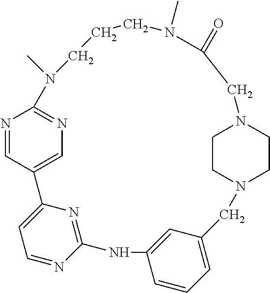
N1=CC2=CN=C1N(C)CCCN(C)C(=O)CN1CCN(CC3=CC=CC(=C3)NC3=NC2=CC=N3)CC1
